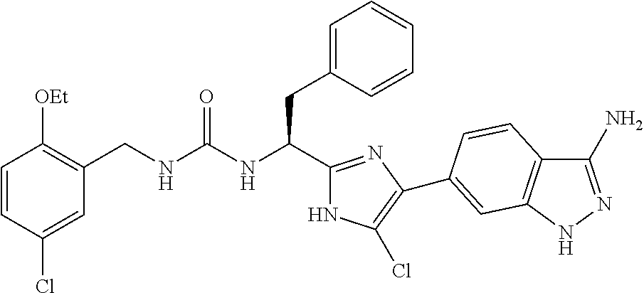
C(NC(CC1=CC=CC=C1)C1=NC(C2=CC3=C(C(N)=NN3)C=C2)=C(Cl)N1)(=O)NCC1=C([OEt])C=CC(Cl)=C1
